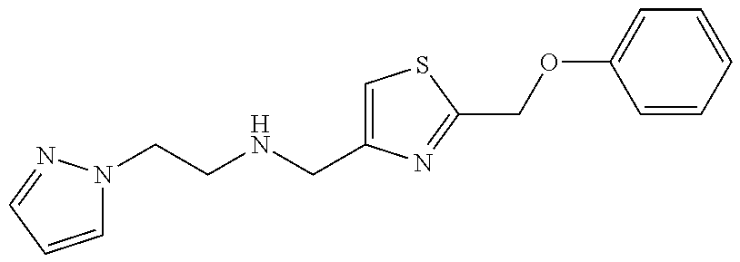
C1=CC=NN1CCNCC1=CSC(COC2=CC=CC=C2)=N1
